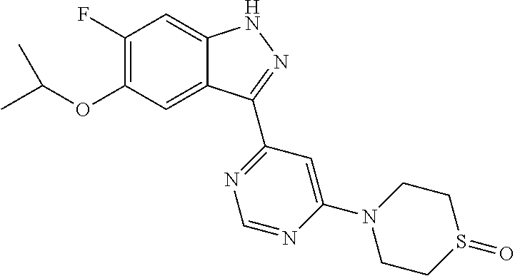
C1(F)=C(OC(C)C)C=C2C(=C1)NN=C2C1=NC=NC(N2CCS(=O)CC2)=C1
